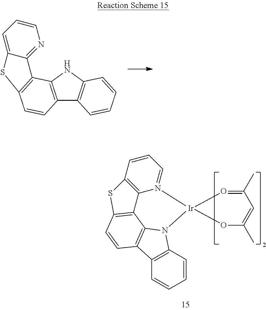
C12=C(NC3=C1C=CC=C3)C1=C(C=C2)SC2=CC=CN=C12.C1=CC2=C(C=C1)C1=C3N2[Ir]2(N4=CC=CC5=C4C3=C(C=C1)S5)OC(C)=CC(C)=O2
